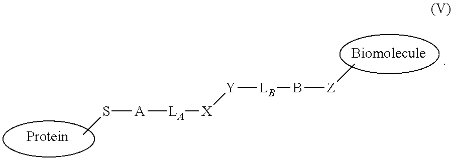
S([A][LA][X][Y][LB]B[Z]C)C
